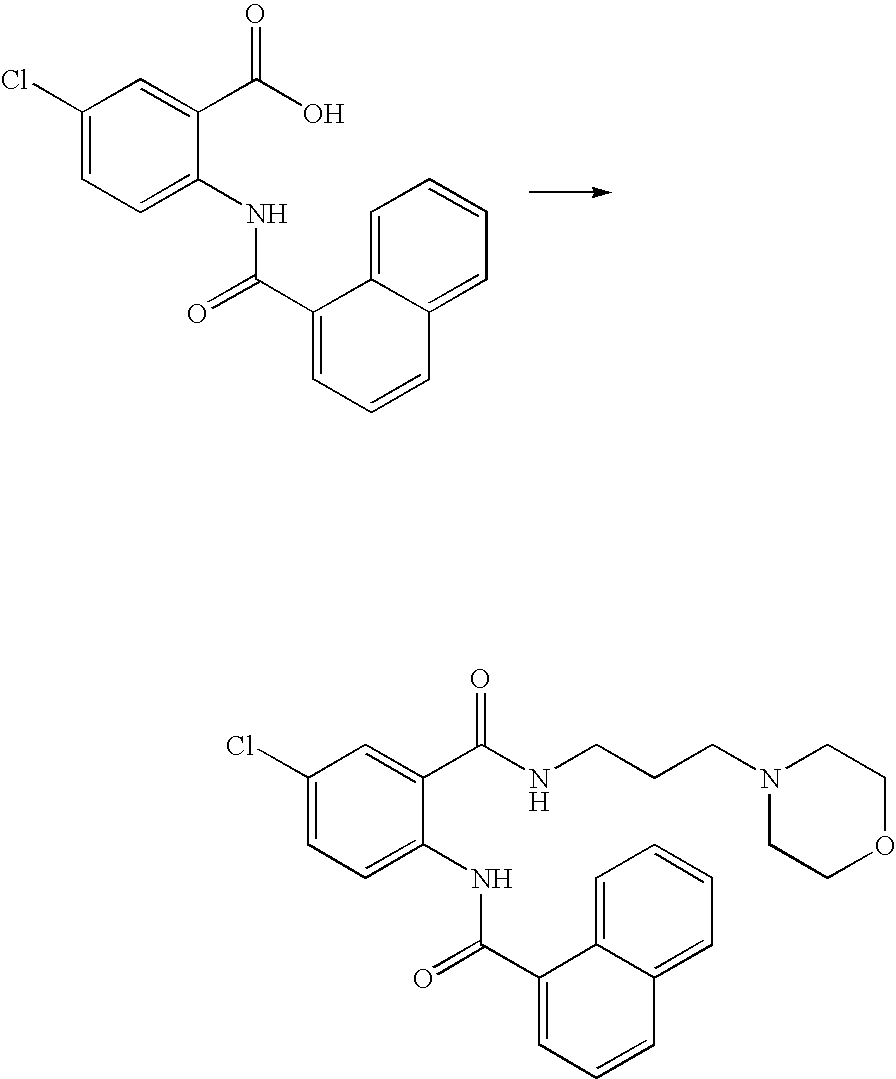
C1(Cl)=CC=C(NC(C2=CC=CC3=CC=CC=C23)=O)C(C(O)=O)=C1.C1(Cl)=CC=C(NC(C2=CC=CC3=CC=CC=C23)=O)C(C(NCCCN2CCOCC2)=O)=C1
